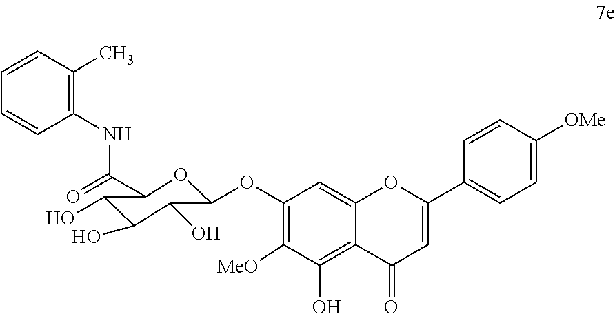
C1=CC(C)=C(NC(=O)C2OC(OC3=C([MeO])C(O)=C4C(=C3)OC(C3=CC=C([OMe])C=C3)=CC4=O)C(O)C(O)C2O)C=C1
